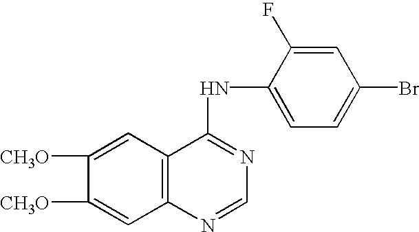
C1([CH3O])=CC2=C(C=C1[CH3O])C(NC1=CC=C(Br)C=C1F)=NC=N2
